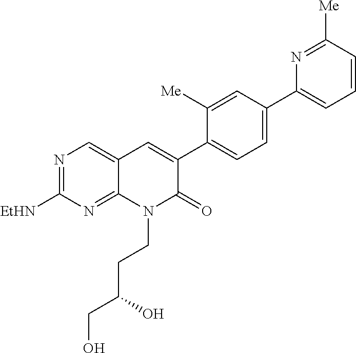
N1=C([EtHN])N=C2C(=C1)C=C(C1=CC=C(C3=CC=CC([Me])=N3)C=C1[Me])C(=O)N2CCC(CO)O
